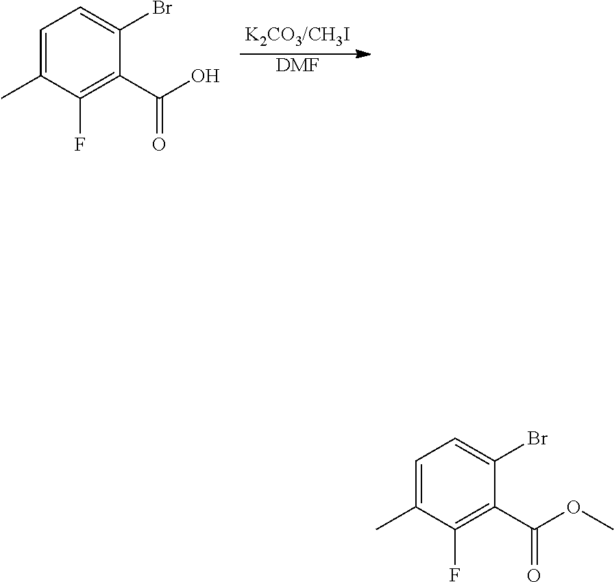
C1=C(C)C(F)=C(C(OC)=O)C(Br)=C1.[DMF].C1=C(C)C(F)=C(C(O)=O)C(Br)=C1
